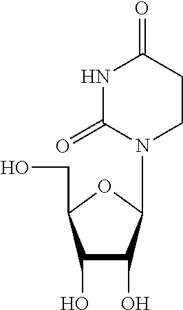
C1(O)C(O)C(N2CCC(=O)NC2=O)OC1CO
